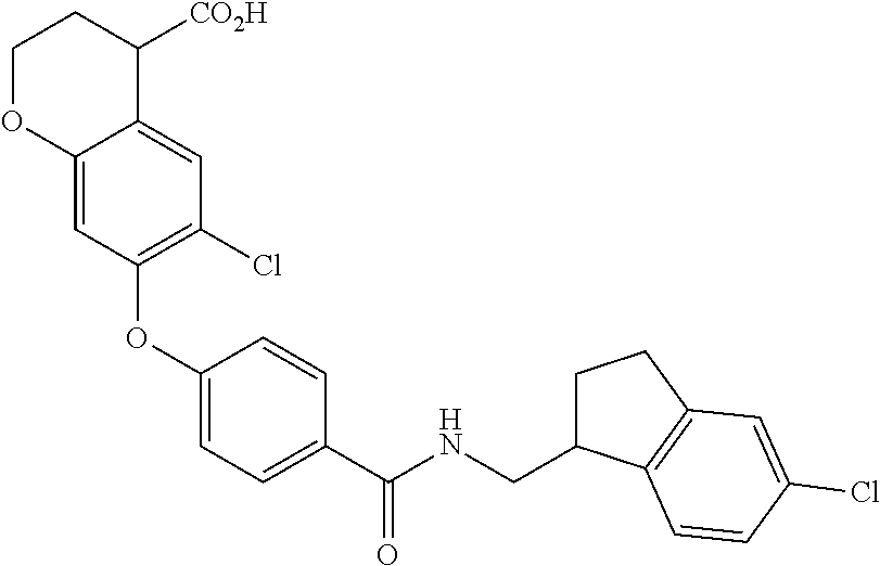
C12=CC(OC3=CC=C(C(NCC4CCC5=C4C=CC(Cl)=C5)=O)C=C3)=C(Cl)C=C1C([CO2H])CCO2
